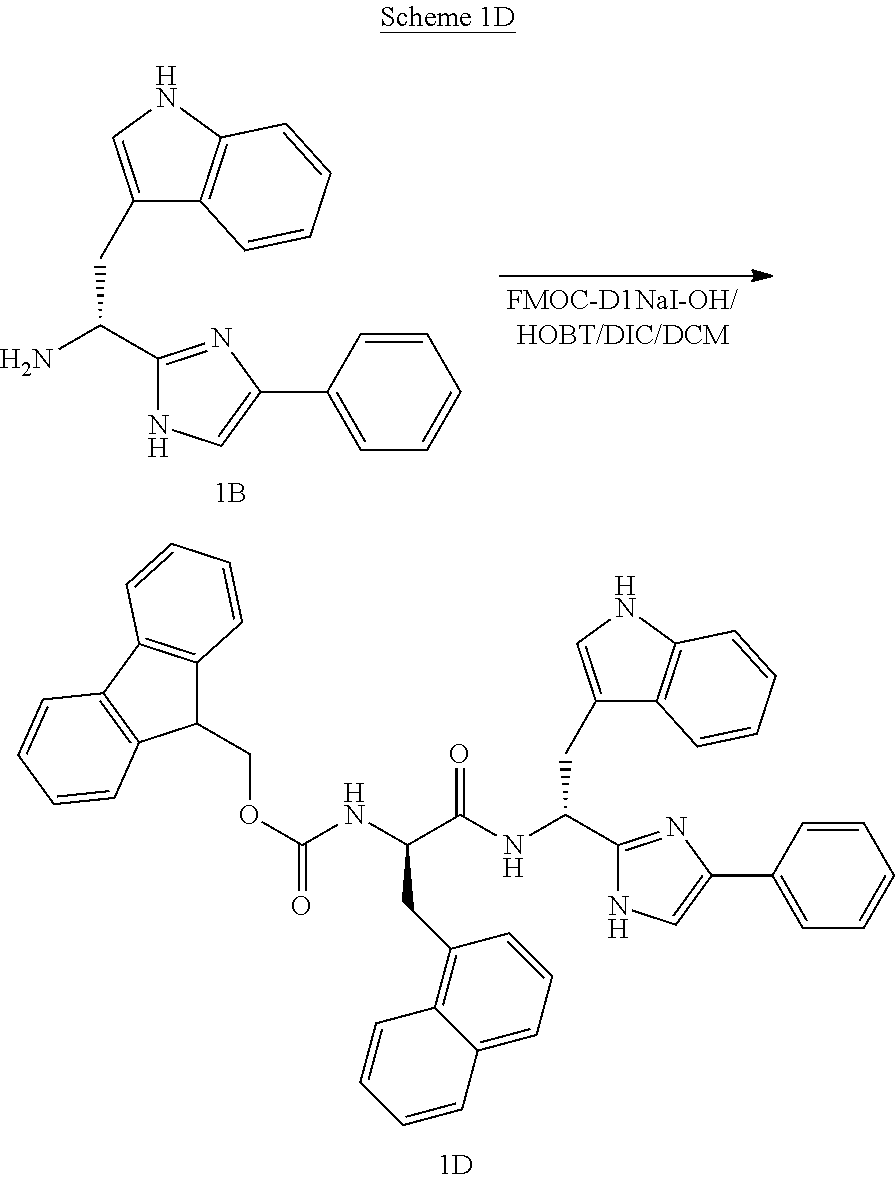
NC(CC1=CNC2=C1C=CC=C2)C1=NC(C2=CC=CC=C2)=CN1.N(C(CC1=CNC2=C1C=CC=C2)C1=NC(C2=CC=CC=C2)=CN1)C(=O)C(CC1=C2C(=CC=C1)C=CC=C2)NC(=O)OCC1C2=C(C3=C1C=CC=C3)C=CC=C2
